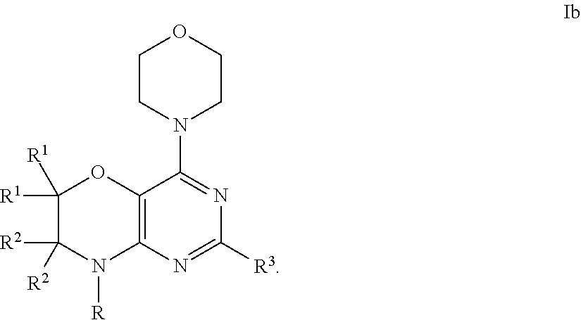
C12=C(N=C([R3])N=C1N1CCOCC1)N([R])C([R2])([R2])C([R1])([R1])O2
